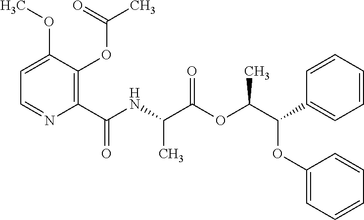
C1(C(NC(C(OC(C(OC2=CC=CC=C2)C2=CC=CC=C2)C)=O)C)=O)=C(OC(C)=O)C(OC)=CC=N1
